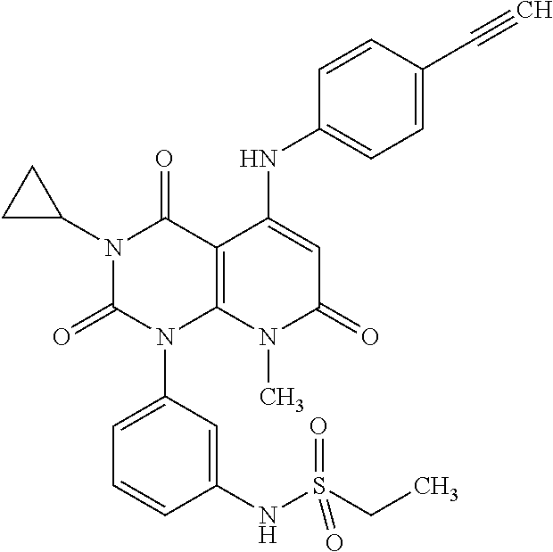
N1(C2CC2)C(=O)N(C2=CC=CC(NS(CC)(=O)=O)=C2)C2=C(C1=O)C(NC1=CC=C(C#C)C=C1)=CC(=O)N2C
